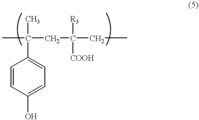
CC(C)(CC([COOH])([R3])CC)C1=CC=C(O)C=C1
